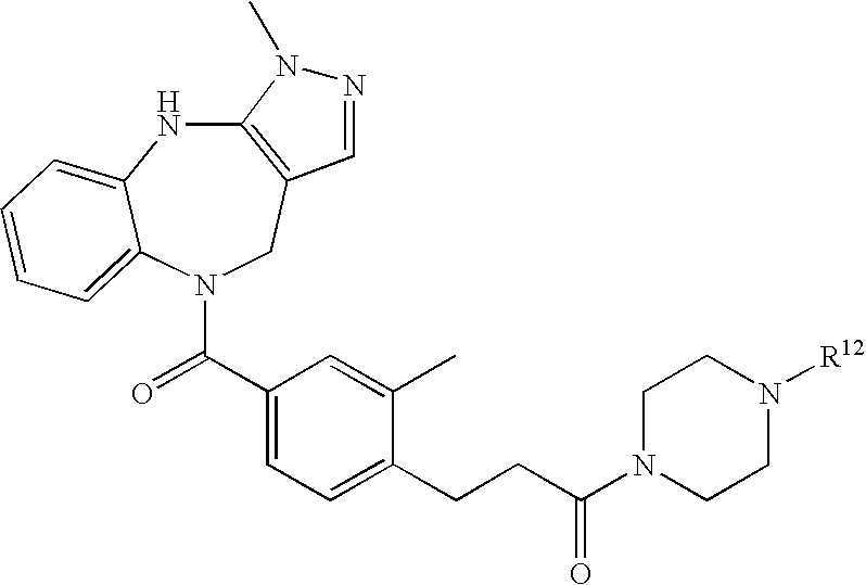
C12=C(CN(C(C3=CC=C(CCC(N4CCN([R12])CC4)=O)C(C)=C3)=O)C3=CC=CC=C3N1)C=NN2C
